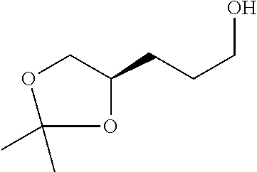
O1CC(CCCO)OC1(C)C
